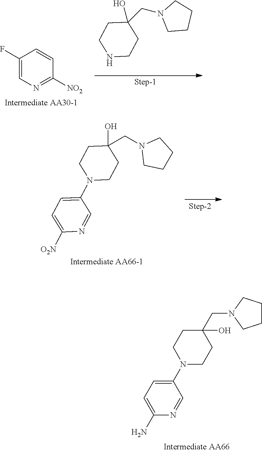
C1([O2N])=CC=C(N2CCC(O)(CN3CCCC3)CC2)C=N1.C1(N)=CC=C(N2CCC(CN3CCCC3)(O)CC2)C=N1.C1=CC(F)=CN=C1[NO2].N1CCC(O)(CN2CCCC2)CC1
